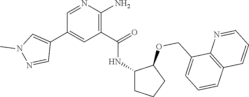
C1(COC2C(NC(C3=C(N)N=CC(C4=CN(C)N=C4)=C3)=O)CCC2)=CC=CC2=C1N=CC=C2
